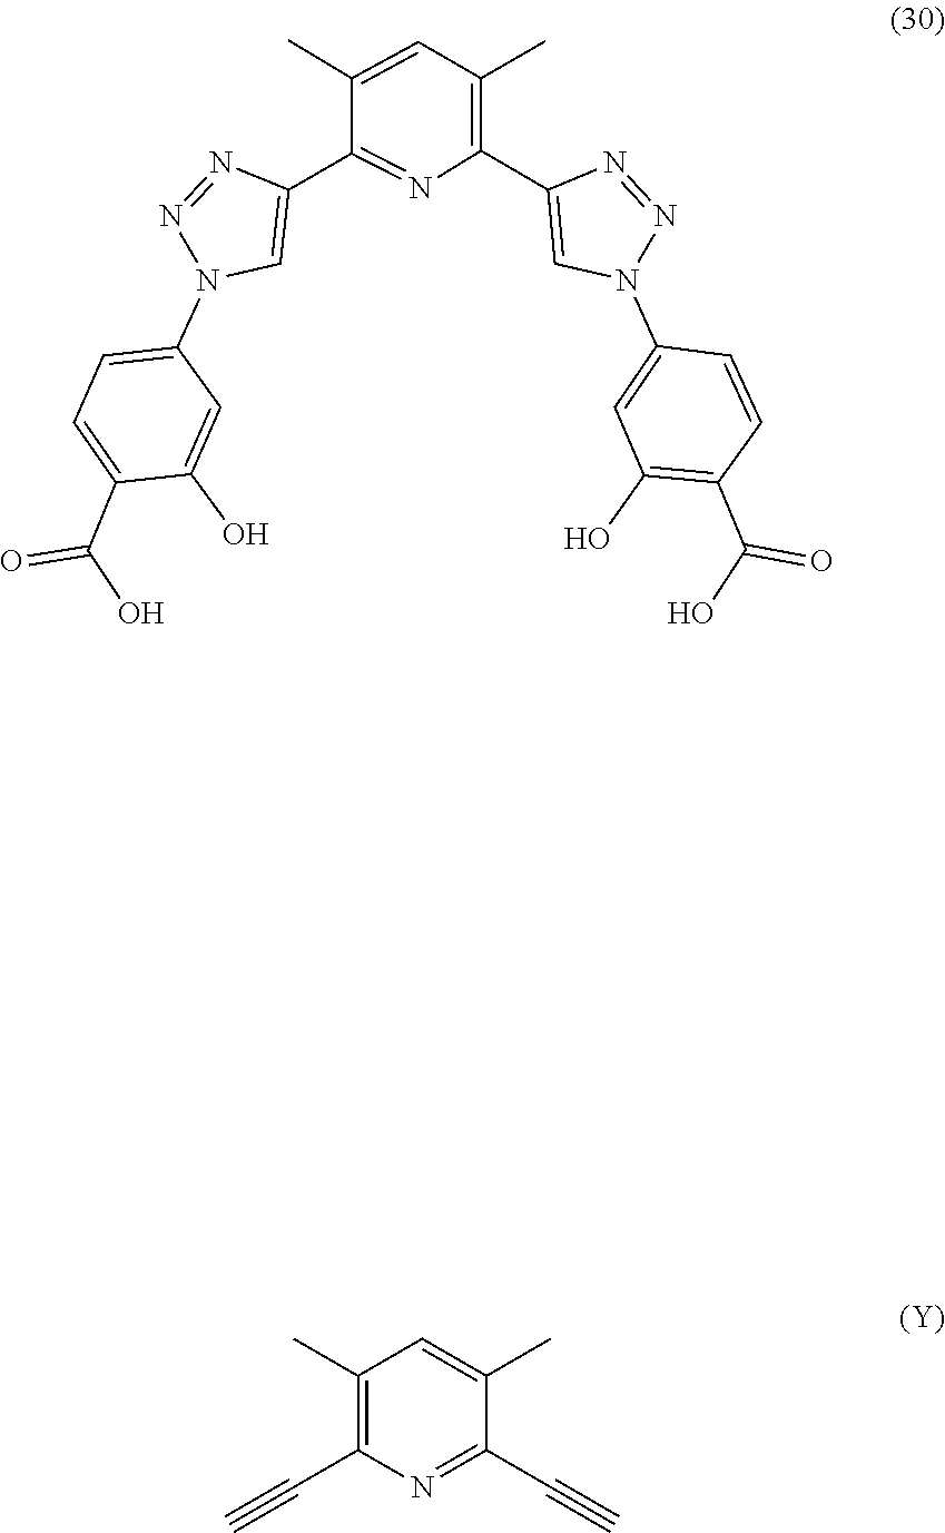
N1(C2=CC(O)=C(C(O)=O)C=C2)C=C(C2=C(C)C=C(C)C(C3=CN(C4=CC=C(C(O)=O)C(O)=C4)N=N3)=N2)N=N1.C1(C)=C(C#C)N=C(C#C)C(C)=C1
